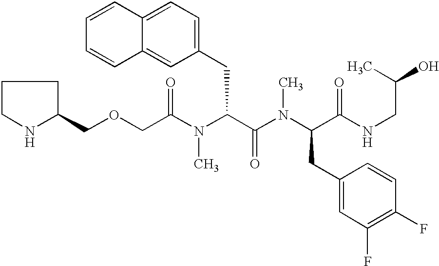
C(C(N(C(C(N(C(C(NCC(O)C)=O)CC1=CC(F)=C(F)C=C1)C)=O)CC1=CC=C2C(=C1)C=CC=C2)C)=O)OCC1CCCN1
